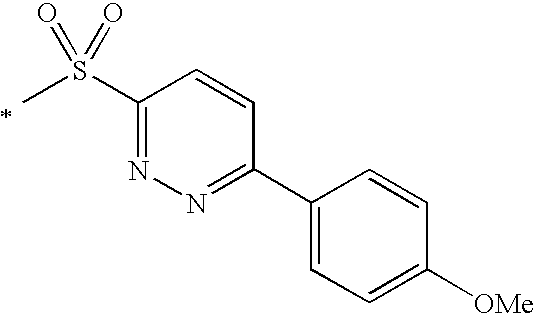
C1(S(=O)(=O)C)=NN=C(C2=CC=C([OMe])C=C2)C=C1
